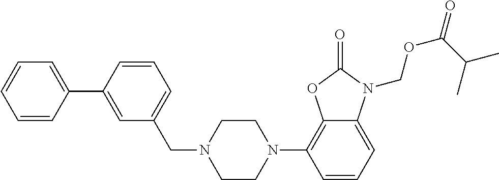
C1=CC(C2=CC(CN3CCN(C4=C5C(=CC=C4)N(COC(=O)C(C)C)C(=O)O5)CC3)=CC=C2)=CC=C1
